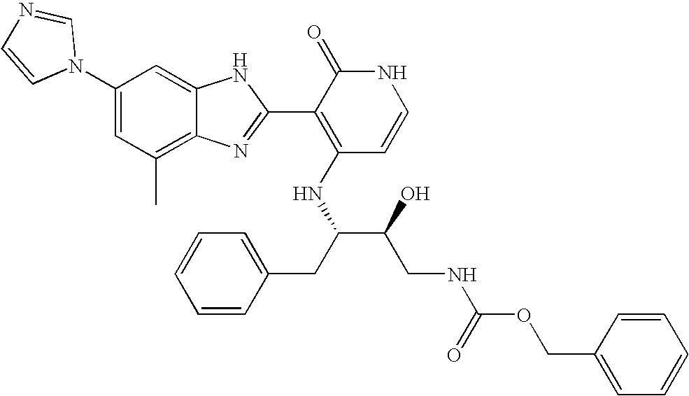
C1(C)=C2C(=CC(N3C=NC=C3)=C1)NC(C1=C(NC(C(CNC(OCC3=CC=CC=C3)=O)O)CC3=CC=CC=C3)C=CNC1=O)=N2
